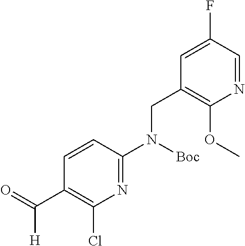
N1=C(N(CC2=C(OC)N=CC(F)=C2)[Boc])C=CC(C([H])=O)=C1Cl
